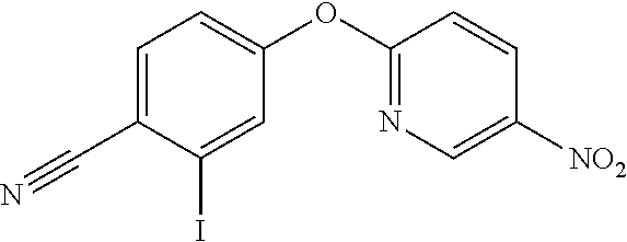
C1=C(OC2=NC=C([NO2])C=C2)C=C(I)C(C#N)=C1
